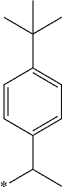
C1=CC(C(C)*)=CC=C1C(C)(C)C
